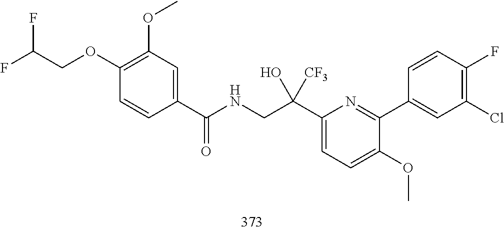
C1(C(NCC(C2=CC=C(OC)C(C3=CC(Cl)=C(F)C=C3)=N2)([CF3])O)=O)=CC(OC)=C(OCC(F)F)C=C1
